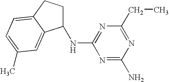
N1=C(N)N=C(CC)N=C1NC1CCC2=CC=C(C)C=C12
